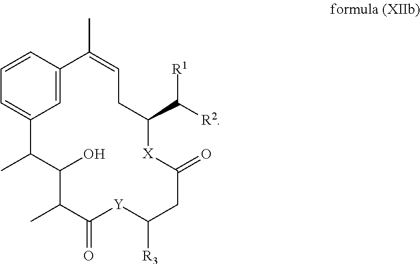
C1=CC=C2C=C1C(C)=CCC(C([R2])[R1])[X]C(=O)CC([R3])[Y]C(=O)C(C)C(O)C2C
